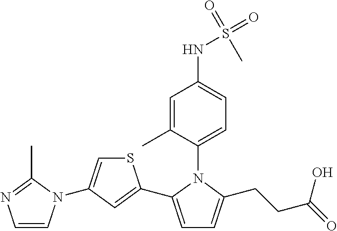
C1=C(C)C(N2C(C3=CC(N4C=CN=C4C)=CS3)=CC=C2CCC(=O)O)=CC=C1NS(=O)(=O)C
